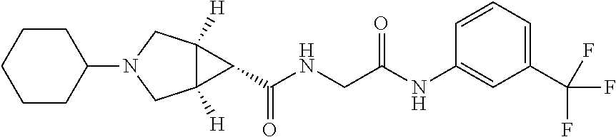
C1CC(N2CC3([H])C([H])(C2)C3C(NCC(NC2=CC(C(F)(F)F)=CC=C2)=O)=O)CCC1
